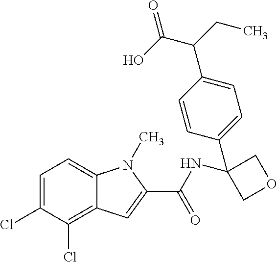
C1=C(Cl)C(Cl)=C2C(=C1)N(C)C(C(NC1(C3=CC=C(C(C(O)=O)CC)C=C3)COC1)=O)=C2
